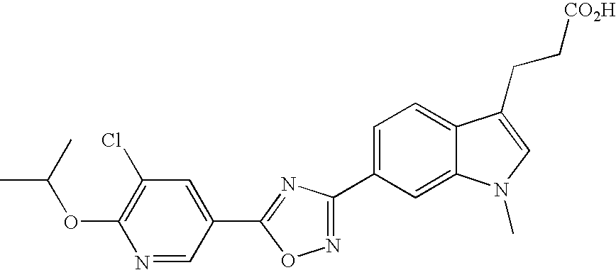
C1=C(C2=NOC(C3=CC(Cl)=C(OC(C)C)N=C3)=N2)C=C2C(=C1)C(CC[CO2H])=CN2C
